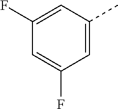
C1(F)=CC(C)=CC(F)=C1
